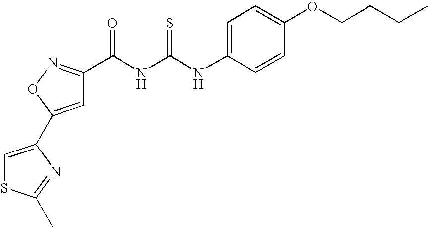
C1=C(C2=CSC(C)=N2)ON=C1C(NC(NC1=CC=C(OCCCC)C=C1)=S)=O
